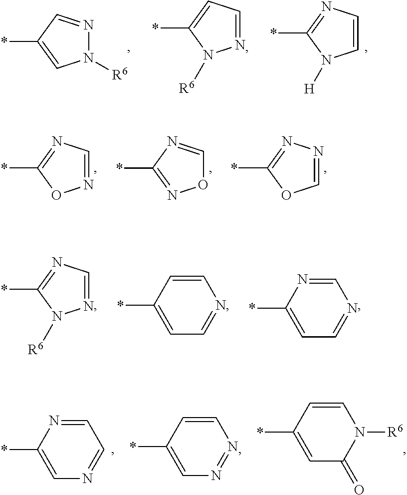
C1=NN=C(*)O1.O1C=NC(*)=N1.N1=CN=C(*)O1.C1(*)=CN=CC=N1.C1(*)=CN=NC=C1.C1(*)=CC(=O)N([R6])C=C1.N1([R6])N=CC(*)=C1.N1=CC=C(*)N1[R6].C1=CN=C(*)N1[H].C1(*)=CC=NC=N1.C1(*)=CC=NC=C1.N1=CN=C(*)N1[R6]
